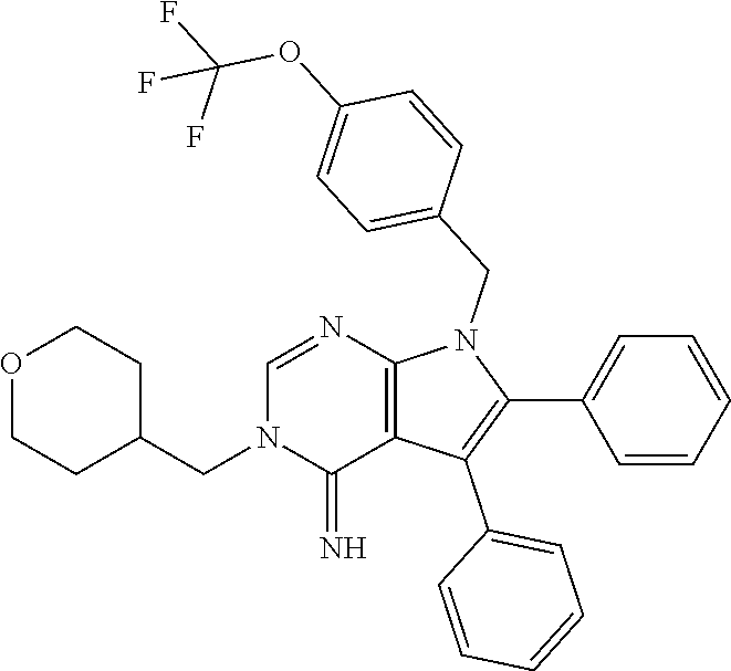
C(C1CCOCC1)N1C(=N)C2=C(N=C1)N(CC1=CC=C(OC(F)(F)F)C=C1)C(C1=CC=CC=C1)=C2C1=CC=CC=C1
